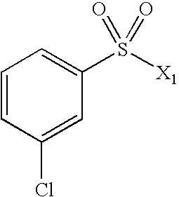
C1=CC(Cl)=CC(S([X1])(=O)=O)=C1
